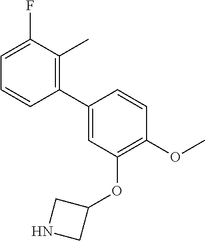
C1(C2=C(C)C(F)=CC=C2)=CC(OC2CNC2)=C(OC)C=C1
